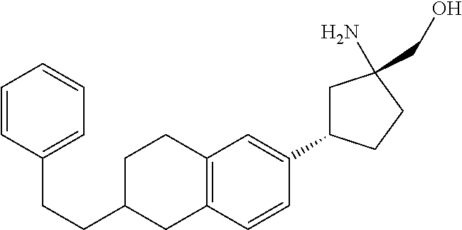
C1C(C2=CC3=C(C=C2)CC(CCC2=CC=CC=C2)CC3)CCC1(N)CO
